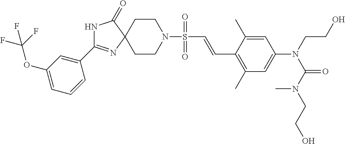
C1(C2=NC3(C(=O)N2)CCN(S(=O)(=O)C=CC2=C(C)C=C(N(CCO)C(N(CCO)C)=O)C=C2C)CC3)=CC(OC(F)(F)F)=CC=C1
